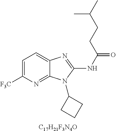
C1=C([F3C])N=C2C(=C1)N=C(NC(=O)CCC(C)C)N2C1CCC1.[C17H21F3N4O]
